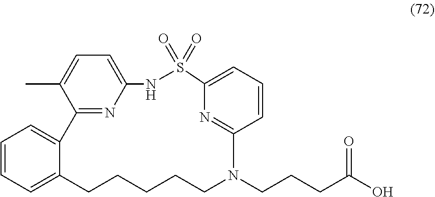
C1=C2C(=CC=C1)C1=NC(=CC=C1C)NS(=O)(=O)C1=CC=CC(=N1)N(CCCC(O)=O)CCCCC2
